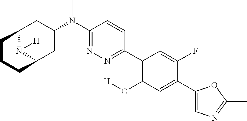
C12N([H])C(CC(N(C3=NN=C(C4=C(O[H])C=C(C5=CN=C(C)O5)C(F)=C4)C=C3)C)C1)CCC2
